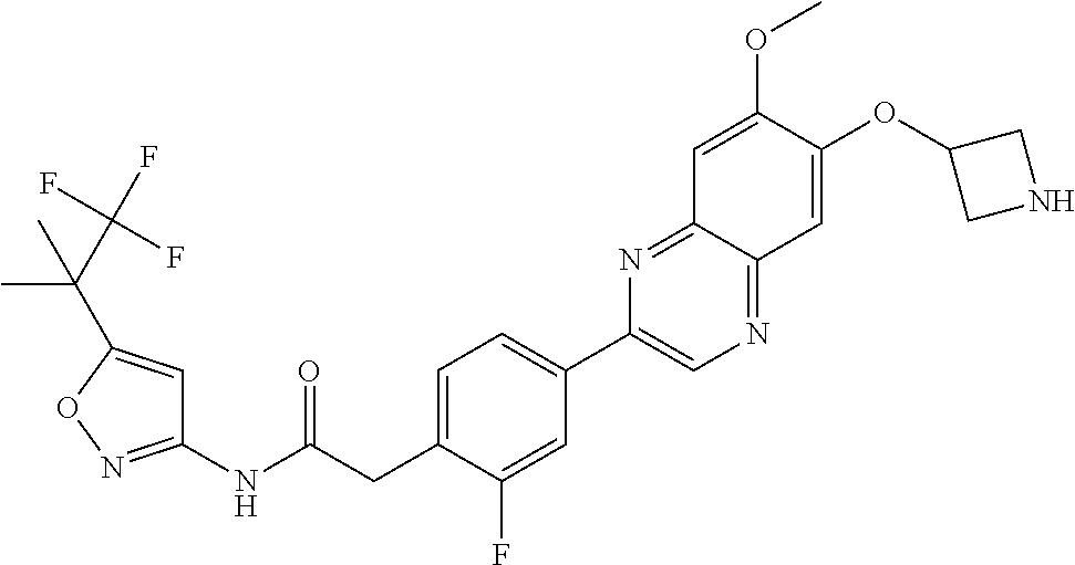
C1(NC(CC2=CC=C(C3=CN=C4C(=N3)C=C(OC)C(OC3CNC3)=C4)C=C2F)=O)=NOC(C(C(F)(F)F)(C)C)=C1
